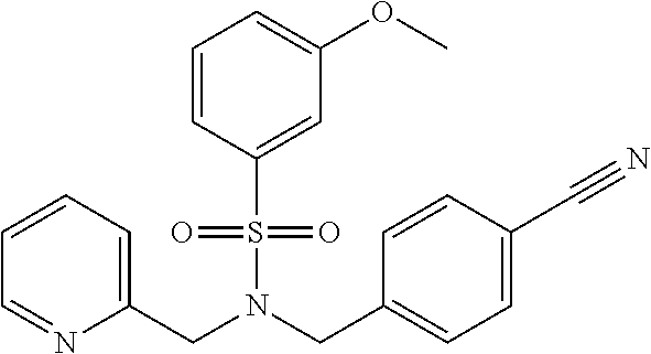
C(N(S(=O)(=O)C1=CC(OC)=CC=C1)CC1=CC=C(C#N)C=C1)C1=CC=CC=N1
